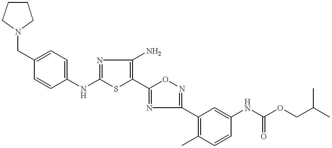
C1(NC2=NC(N)=C(C3=NC(C4=C(C)C=CC(NC(=O)OCC(C)C)=C4)=NO3)S2)=CC=C(CN2CCCC2)C=C1
